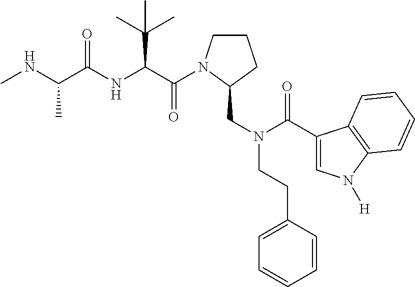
C1CN(C(=O)C(C(C)(C)C)NC(=O)C(C)NC)C(CN(C(=O)C2=CN([H])C3=C2C=CC=C3)CCC2=CC=CC=C2)C1
